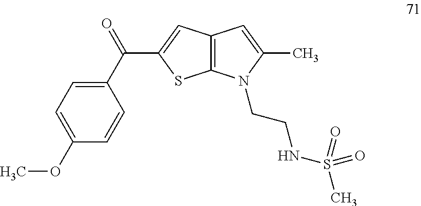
C1=CC(OC)=CC=C1C(=O)C1=CC2=C(S1)N(CCNS(C)(=O)=O)C(C)=C2
